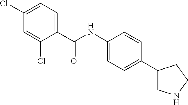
C1(C(NC2=CC=C(C3CNCC3)C=C2)=O)=CC=C(Cl)C=C1Cl
